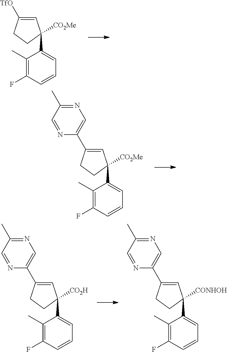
C1=C([TfO])CCC1([CO2Me])C1=CC=CC(F)=C1C.C1=C(C2=CN=C(C)C=N2)CCC1([CO2Me])C1=CC=CC(F)=C1C.C1=C(C2=CN=C(C)C=N2)CCC1([CONHOH])C1=CC=CC(F)=C1C.C1=C(C2=CN=C(C)C=N2)CCC1([CO2H])C1=CC=CC(F)=C1C
